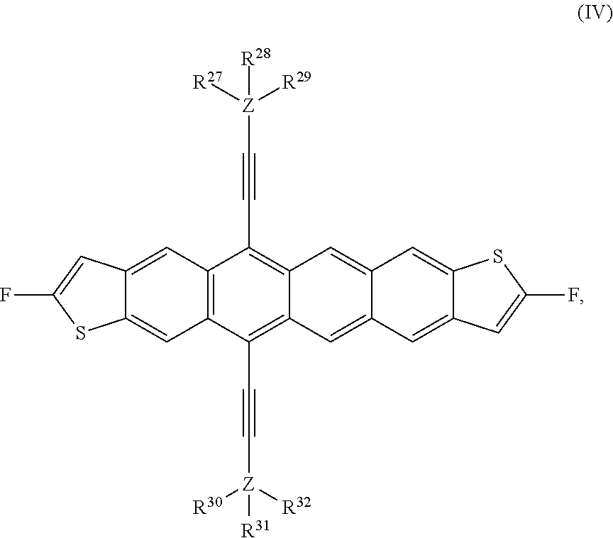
C12=C(C(C#C[Z]([R30])([R32])[R31])=C3C(=C1C#C[Z]([R29])([R27])[R28])C=C1C(=C3)C=C3C(=C1)SC(F)=C3)C=C1C(=C2)C=C(F)S1
